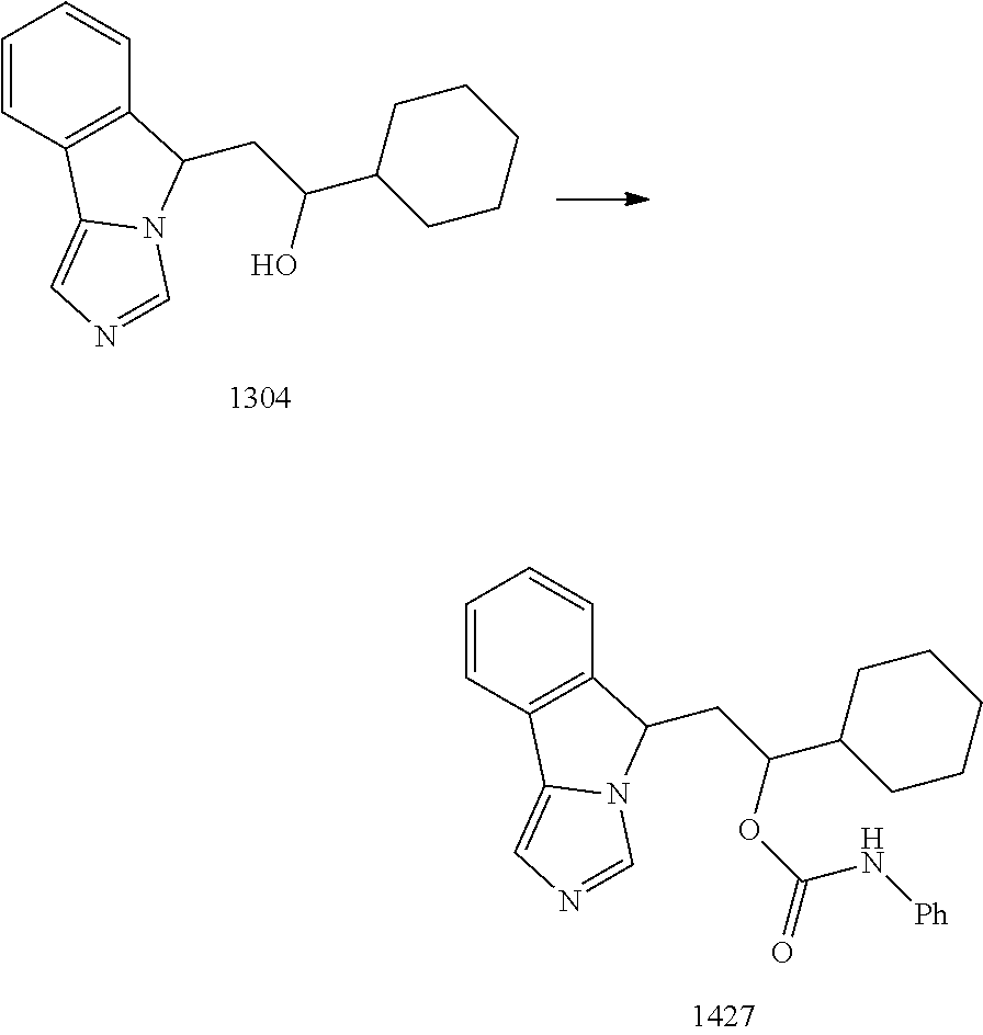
C1=CC2=C(C=C1)C(CC(C1CCCCC1)O)N1C2=CN=C1.C1=CC2=C(C=C1)C(CC(C1CCCCC1)OC(N[Ph])=O)N1C2=CN=C1
